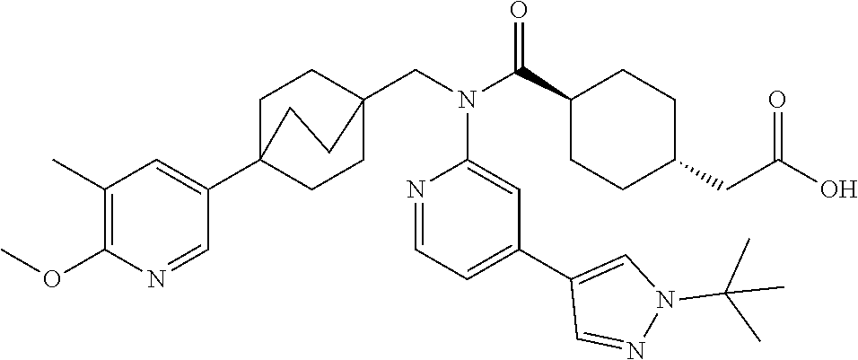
C1(C)=C(OC)N=CC(C23CCC(CN(C(C4CCC(CC(O)=O)CC4)=O)C4=CC(C5=CN(C(C)(C)C)N=C5)=CC=N4)(CC2)CC3)=C1
